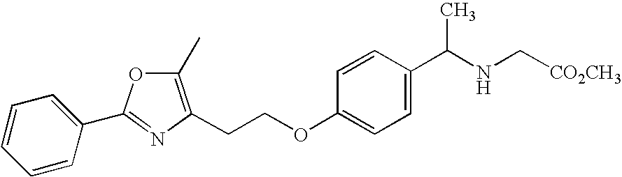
C(COC1=CC=C(C(NC[CO2CH3])C)C=C1)C1=C(C)OC(C2=CC=CC=C2)=N1
